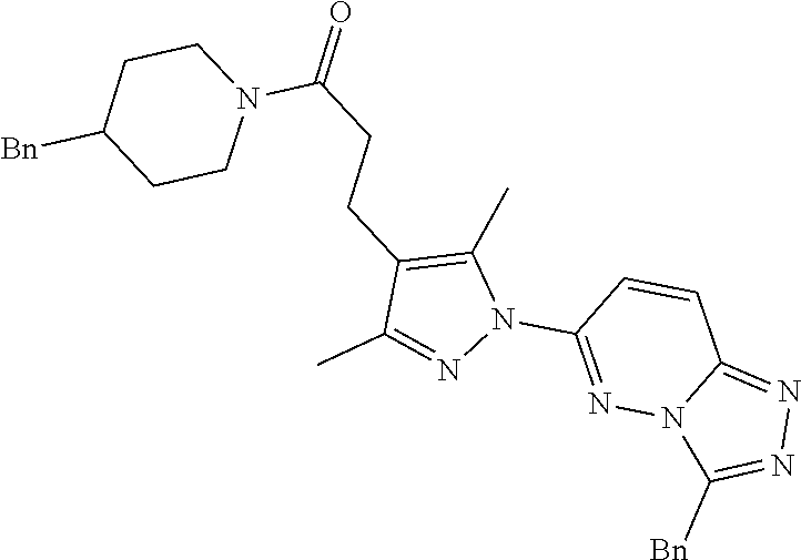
N1(C(=O)CCC2=C(C)N(C3=NN4C(=NN=C4[Bn])C=C3)N=C2C)CCC([Bn])CC1
